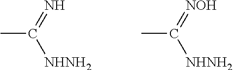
CC([NHNH2])=N.CC([NHNH2])=[NOH]
